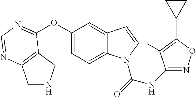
O(C1=CC=C2C(=C1)C=CN2C(=O)NC1=NOC(C2CC2)=C1C)C1=NC=NC2=C1CNC2
